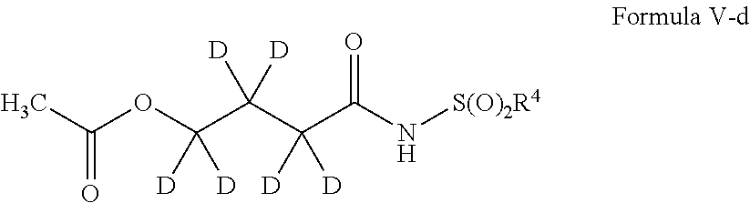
O(C(C(C(C(N[S(O)2R4])=O)([D])[D])([D])[D])([D])[D])C(C)=O
